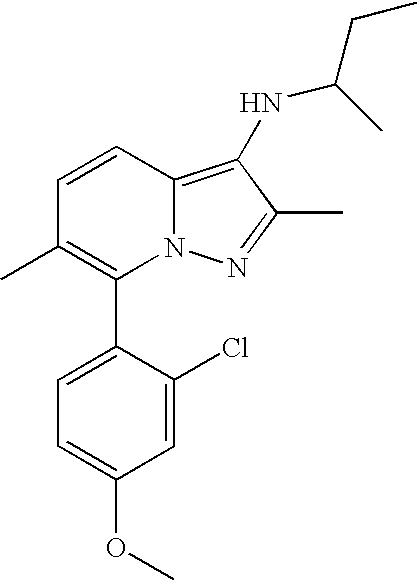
C1(C2=C(C)C=CC3=C(NC(C)CC)C(C)=NN23)=CC=C(OC)C=C1Cl
